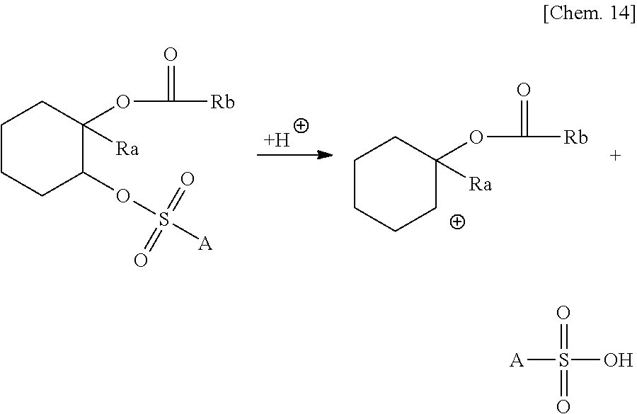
[H].C1CCCC(OC(=O)[Rb])([Ra])C1.C1CCC(OS([A])(=O)=O)C(OC(=O)[Rb])([Ra])C1.[A]S(O)(=O)=O
